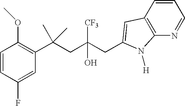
C1(F)=CC(C(CC(CC2=CC3=C(N=CC=C3)N2[H])([CF3])O)(C)C)=C(OC)C=C1
